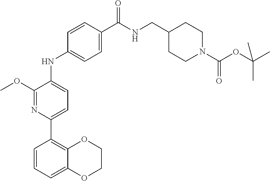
C1COC2=CC=CC(C3=CC=C(NC4=CC=C(C(NCC5CCN(C(OC(C)(C)C)=O)CC5)=O)C=C4)C(OC)=N3)=C2O1
